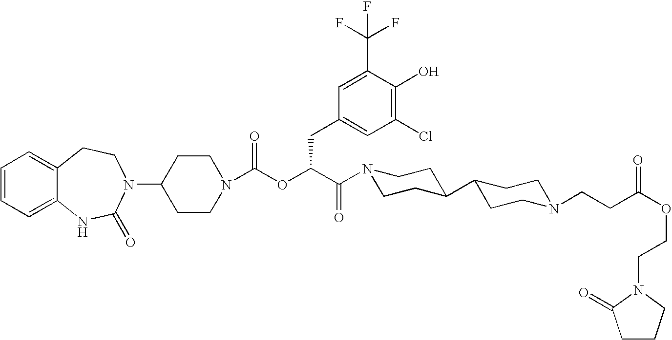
C1(N2C(=O)NC3=CC=CC=C3CC2)CCN(C(OC(C(=O)N2CCC(C3CCN(CCC(OCCN4C(=O)CCC4)=O)CC3)CC2)CC2=CC(Cl)=C(O)C(C(F)(F)F)=C2)=O)CC1
